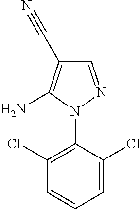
C1(Cl)=C(N2N=CC(C#N)=C2N)C(Cl)=CC=C1
